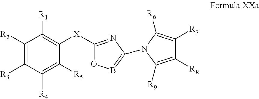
O1B=C(N2C([R6])=C([R7])C([R8])=C2[R9])N=C1[X]C1=C([R1])C([R2])=C([R3])C([R4])=C1[R5]
